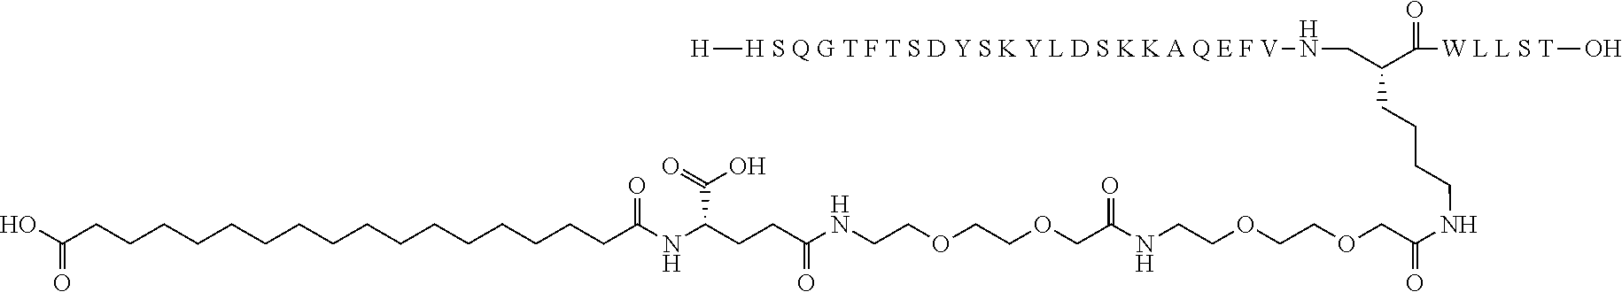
OC(=O)CCCCCCCCCCCCCCCCC(NC(C(O)=O)CCC(NCCOCCOCC(NCCOCCOCC(=O)NCCCCC(C(=O)[W L L S T]O)CN[H S Q G T F T S D Y S K Y L D S K K A Q E F V][H])=O)=O)=O
